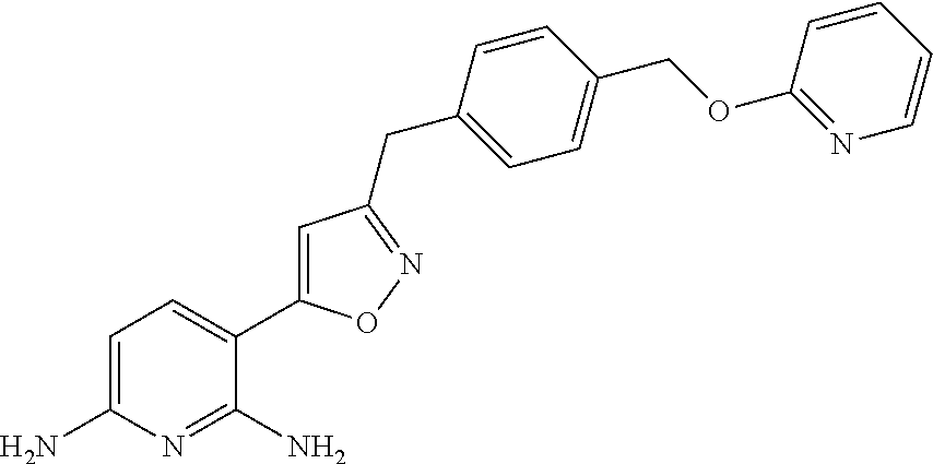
C1=C(N)N=C(N)C(C2=CC(CC3=CC=C(COC4=NC=CC=C4)C=C3)=NO2)=C1
